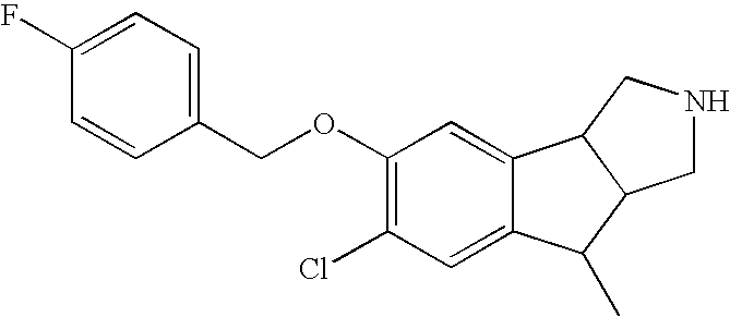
C1(OCC2=CC=C(F)C=C2)=C(Cl)C=C2C(=C1)C1C(C2C)CNC1
